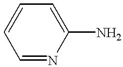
C1=NC(N)=CC=C1
